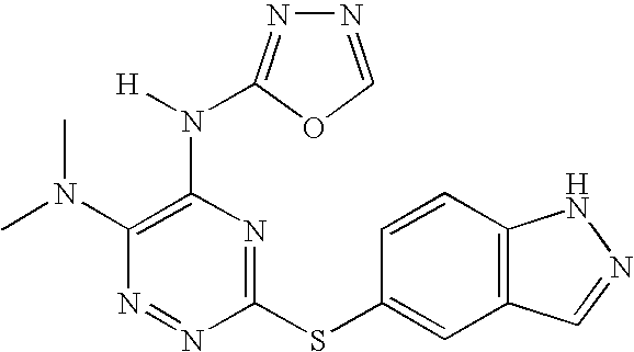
N1=NC(SC2=CC3=C(C=C2)NN=C3)=NC(N([H])C2=NN=CO2)=C1N(C)C
